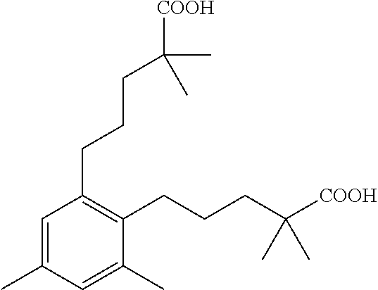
C1=C(C)C=C(C)C(CCCC([COOH])(C)C)=C1CCCC(C)(C)[COOH]
